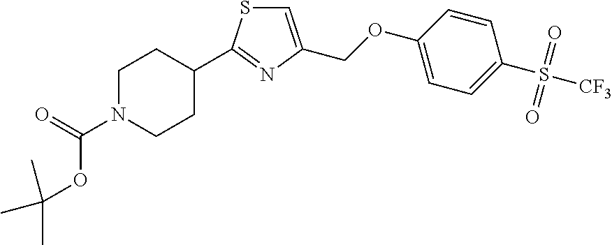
C1=C(COC2=CC=C(S([CF3])(=O)=O)C=C2)N=C(C2CCN(C(=O)OC(C)(C)C)CC2)S1
